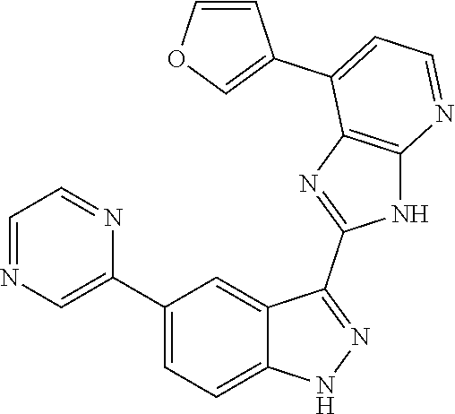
C1(C2=CC=C3C(=C2)C(C2=NC4=C(N2)N=CC=C4C2=COC=C2)=NN3)=CN=CC=N1
